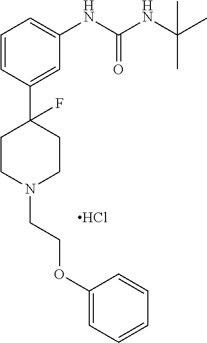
C1=CC(C2(F)CCN(CCOC3=CC=CC=C3)CC2)=CC(NC(NC(C)(C)C)=O)=C1.Cl
